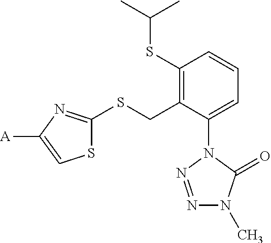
S1C(SCC2=C(SC(C)C)C=CC=C2N2N=NN(C)C2=O)=NC([A])=C1
